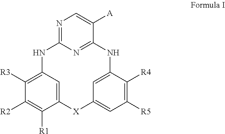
C1([R3])=C2C=C(C([R1])=C1[R2])[X]C1=CC([R5])=C([R4])C(=C1)NC1=NC(=NC=C1[A])N2
